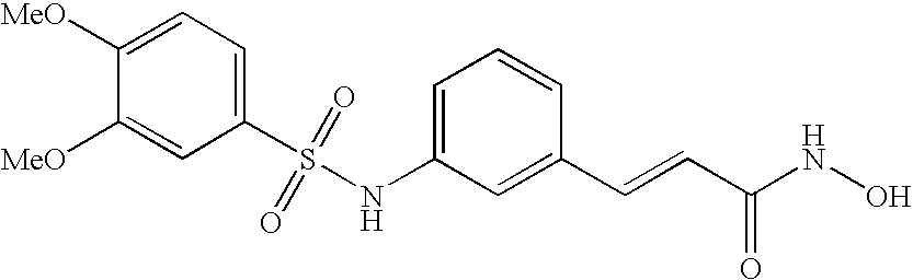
C1([MeO])=CC=C(S(NC2=CC=CC(C=CC(NO)=O)=C2)(=O)=O)C=C1[MeO]
